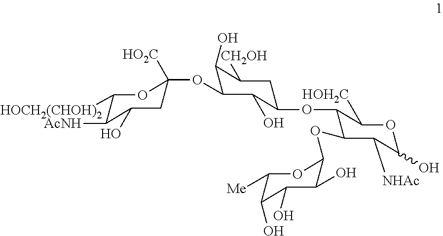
C1([HOCH2(CHOH)2])C([AcNH])C(O)CC([HO2C])(OC2C(O)C([CH2OH])CC(OC3C(OC4C(O)C(O)C(O)C([Me])O4)C([NHAc])C(O)OC3[HOH2C])C2O)O1
